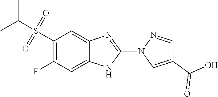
C1(C(O)=O)=CN(C2=NC3=CC(S(=O)(=O)C(C)C)=C(F)C=C3N2)N=C1
